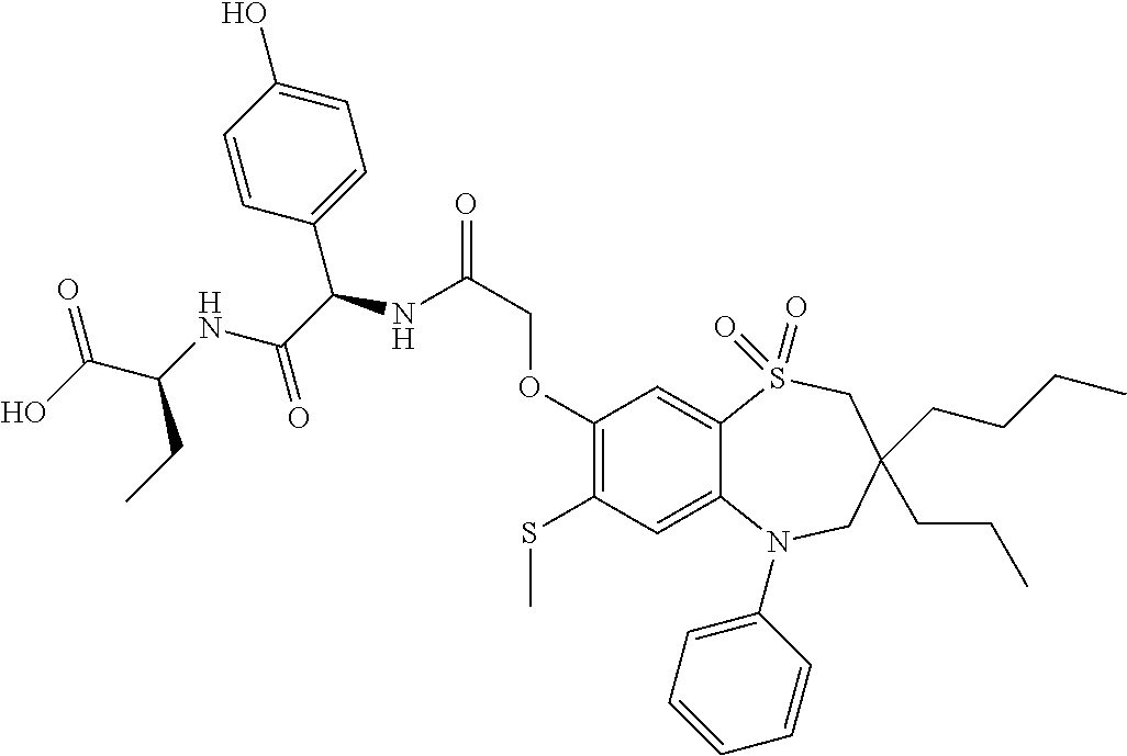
N(C(=O)COC1=C(SC)C=C2C(=C1)S(=O)(=O)CC(CCCC)(CCC)CN2C1=CC=CC=C1)C(C1=CC=C(O)C=C1)C(=O)NC(C(O)=O)CC
